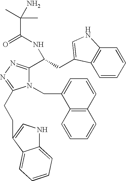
N1(CC2=CC=CC3=C2C=CC=C3)C(C(CC2=CNC3=C2C=CC=C3)NC(=O)C(C)(C)N)=NN=C1CCC1=CNC2=CC=CC=C21
